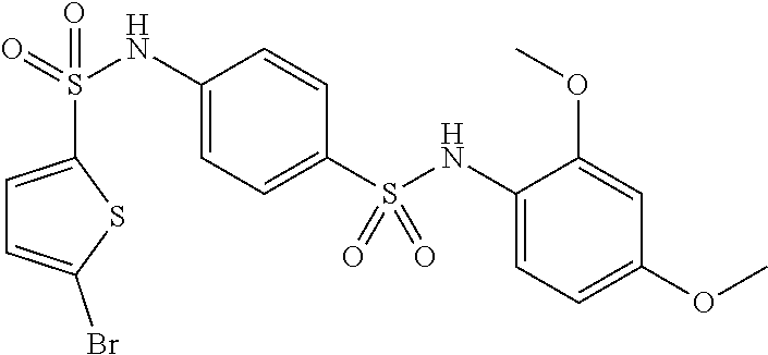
C1(NS(C2=CC=C(NS(=O)(=O)C3=CC=C(Br)S3)C=C2)(=O)=O)=CC=C(OC)C=C1OC
